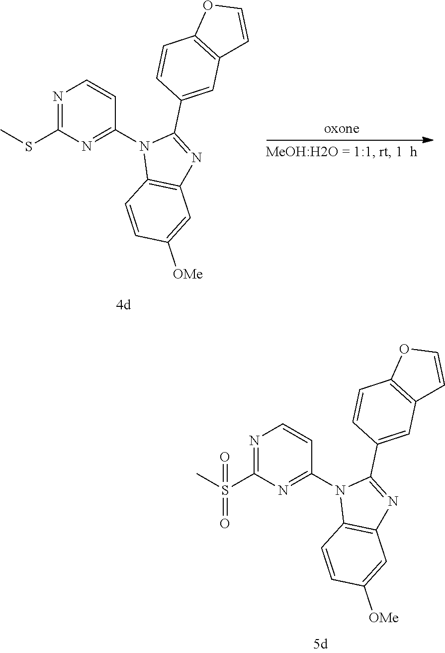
N1=C(S(C)(=O)=O)N=C(N2C3=C(N=C2C2=CC4=C(C=C2)OC=C4)C=C([OMe])C=C3)C=C1.N1=C(SC)N=C(N2C3=C(N=C2C2=CC4=C(C=C2)OC=C4)C=C([OMe])C=C3)C=C1
